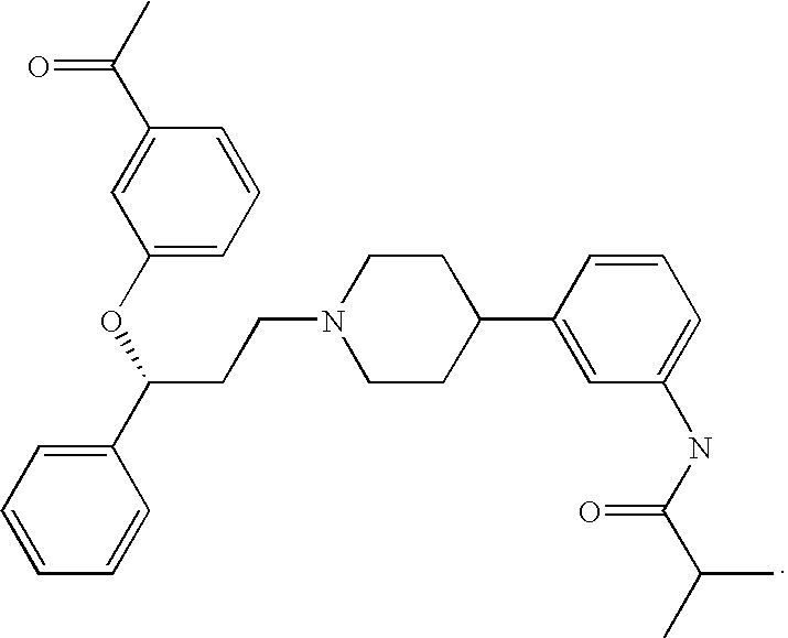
C1=CC=CC(C(CCN2CCC(C3=CC(NC(C(C)C)=O)=CC=C3)CC2)OC2=CC=CC(C(C)=O)=C2)=C1
